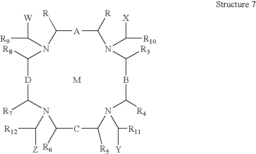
N1(C([W])[R9])C([R])[A]C([R])N(C([X])[R10])C([R3])BC([R4])N(C([Y])[R11])C([R5])CC([R6])N(C([Z])[R12])C([R7])[D]C1[R8].[M]
